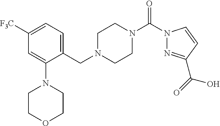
C1(CN2CCN(C(N3N=C(C(O)=O)C=C3)=O)CC2)=CC=C([F3C])C=C1N1CCOCC1
